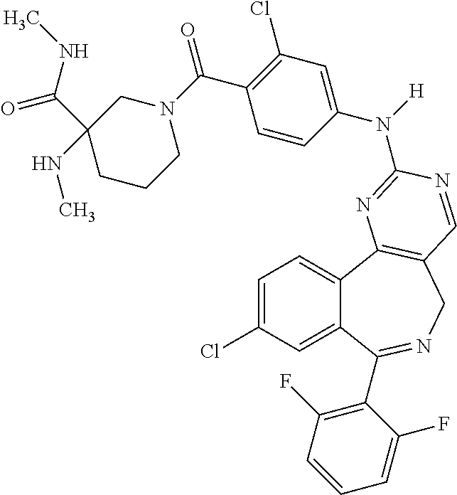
C1=C(Cl)C=C2C(=C1)C1=C(CN=C2C2=C(F)C=CC=C2F)C=NC(N(C2=CC(Cl)=C(C(N3CC(NC)(C(=O)NC)CCC3)=O)C=C2)[H])=N1
